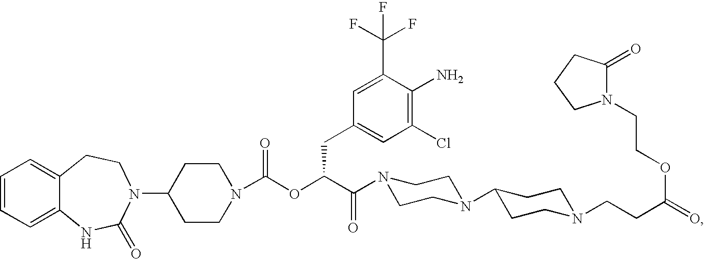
C1=CC=C2C(=C1)CCN(C1CCN(C(OC(C(=O)N3CCN(C4CCN(CCC(=O)OCCN5C(=O)CCC5)CC4)CC3)CC3=CC(Cl)=C(N)C(C(F)(F)F)=C3)=O)CC1)C(=O)N2
